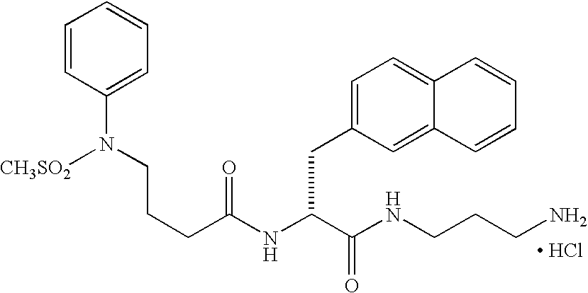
[ HCl].N(C(C(NCCCN)=O)CC1=CC=C2C(=C1)C=CC=C2)C(CCCN(C1=CC=CC=C1)[CH3SO2])=O
